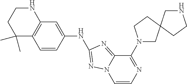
C1(C)(C)C2=C(NCC1)C=C(NC1=NN3C=CN=C(N4CC5(CC4)CNCC5)C3=N1)C=C2
